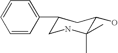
C1(C2=CC=CC=C2)CNC(C)(C)C(O)C1
